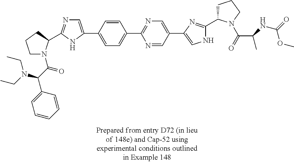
C1(C2=CN=C(C3N(C(C(N(CC)CC)C4=CC=CC=C4)=O)CCC3)N2)=CC=C(C2=NC=C(C3=CNC(C4CCCN4C(=O)C(NC(=O)OC)C)=N3)C=N2)C=C1
